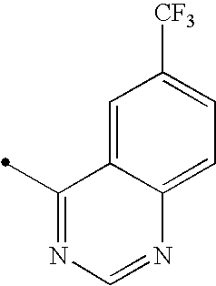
C1=C2C(=CC([CF3])=C1)C(C)=NC=N2
